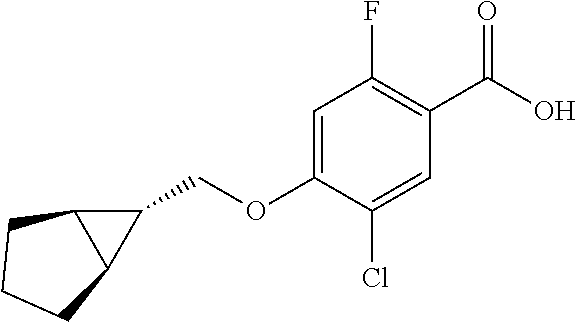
C1(COC2=CC(F)=C(C(O)=O)C=C2Cl)C2C1CCC2
